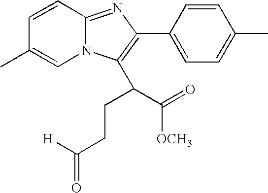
C12=NC(C3=CC=C(C)C=C3)=C(C(CCC([H])=O)C(=O)[OCH3])N1C=C(C)C=C2
